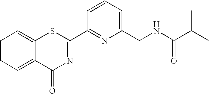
C1=CC=C(CNC(C(C)C)=O)N=C1C1=NC(=O)C2=CC=CC=C2S1
